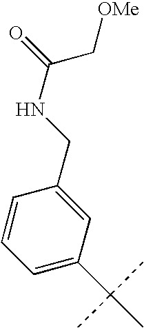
C1=CC=C(C(C)(C)C)C=C1CNC(=O)C[OMe]
